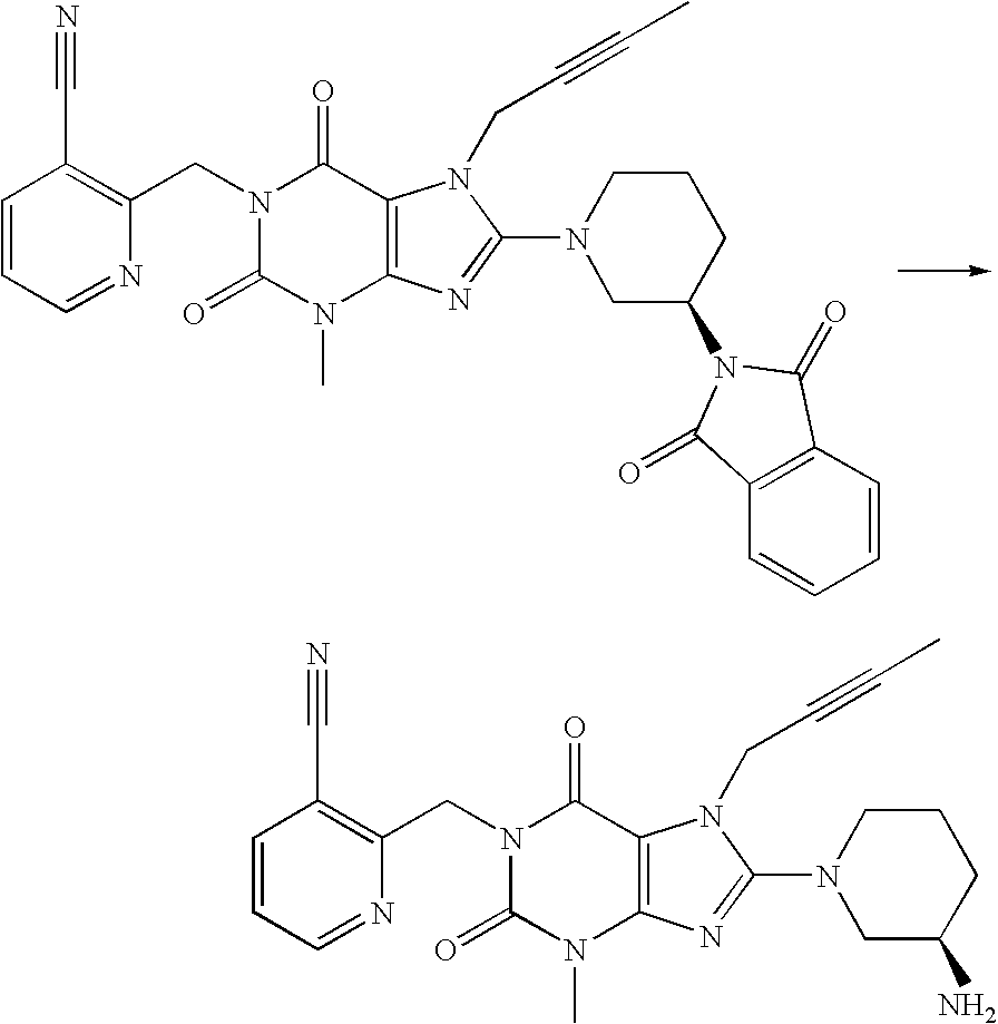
C1=CC=NC(CN2C(=O)N(C)C3=C(C2=O)N(CC#CC)C(N2CC(N4C(=O)C5=C(C=CC=C5)C4=O)CCC2)=N3)=C1C#N.C1=CC=NC(CN2C(=O)N(C)C3=C(C2=O)N(CC#CC)C(N2CC(N)CCC2)=N3)=C1C#N
